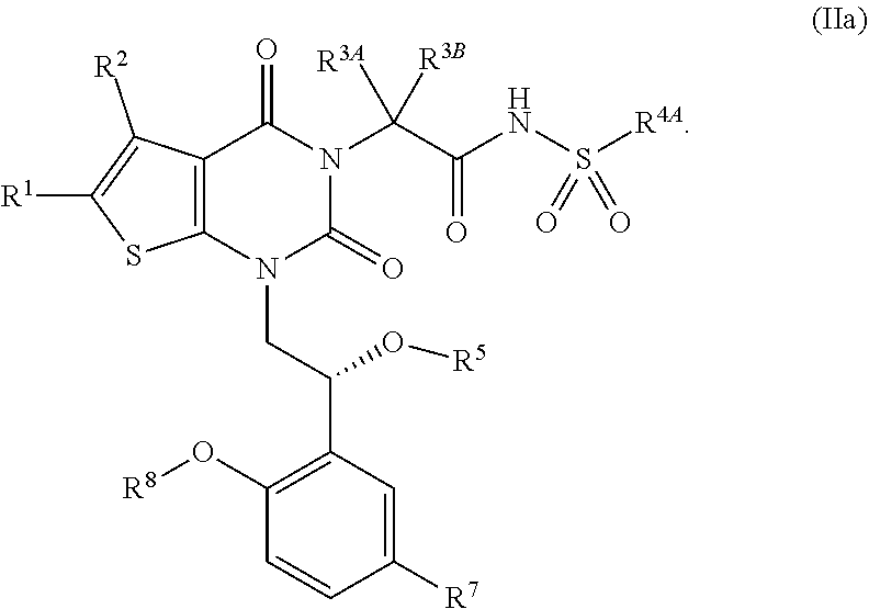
[R1]C1=C([R2])C2=C(S1)N(CC(C1=C(O[R8])C=CC([R7])=C1)O[R5])C(=O)N(C(C(NS([R4A])(=O)=O)=O)([R3A])[R3B])C2=O
